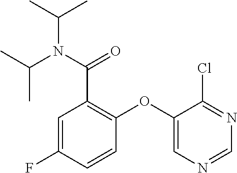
ClC1=NC=NC=C1OC1=C(C(N(C(C)C)C(C)C)=O)C=C(F)C=C1
